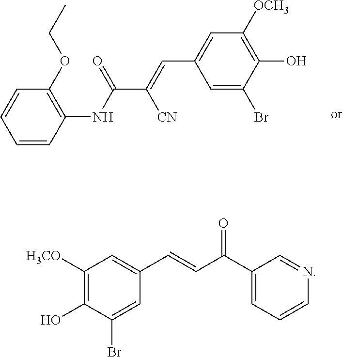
C1=CC(NC(=O)C([CN])=CC2=CC([OCH3])=C(O)C(Br)=C2)=C(OCC)C=C1.C1([H3CO])=C(O)C(Br)=CC(C=CC(=O)C2=CC=CN=C2)=C1
